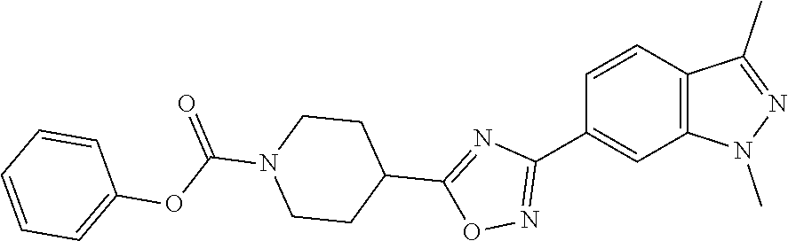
C12=C(N(C)N=C1C)C=C(C1=NOC(C3CCN(C(OC4=CC=CC=C4)=O)CC3)=N1)C=C2
